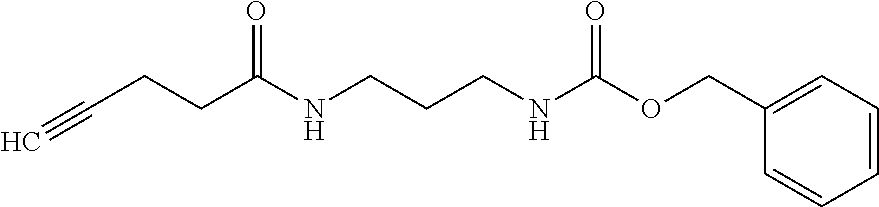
C1=C(COC(NCCCNC(CCC#C)=O)=O)C=CC=C1
